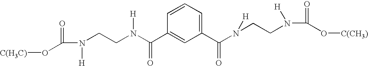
C1(C(N([H])CCN(C(=O)O[C(CH3)])[H])=O)=CC=CC(C(N(CCN(C(=O)O[C(H3C)])[H])[H])=O)=C1
